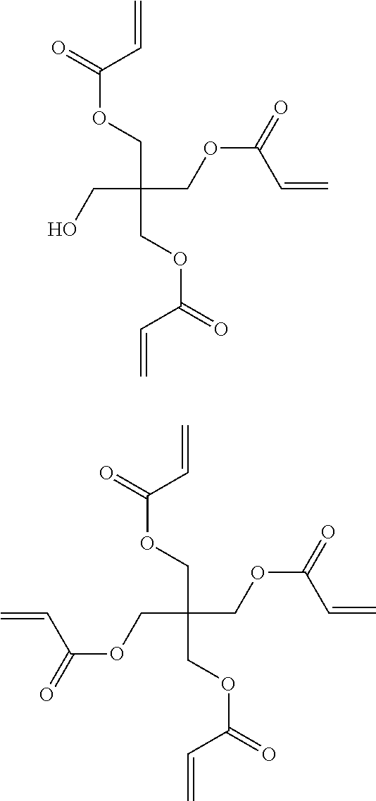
C=CC(OCC(CO)(COC(=O)C=C)COC(C=C)=O)=O.C=CC(OCC(COC(=O)C=C)(COC(=O)C=C)COC(C=C)=O)=O
